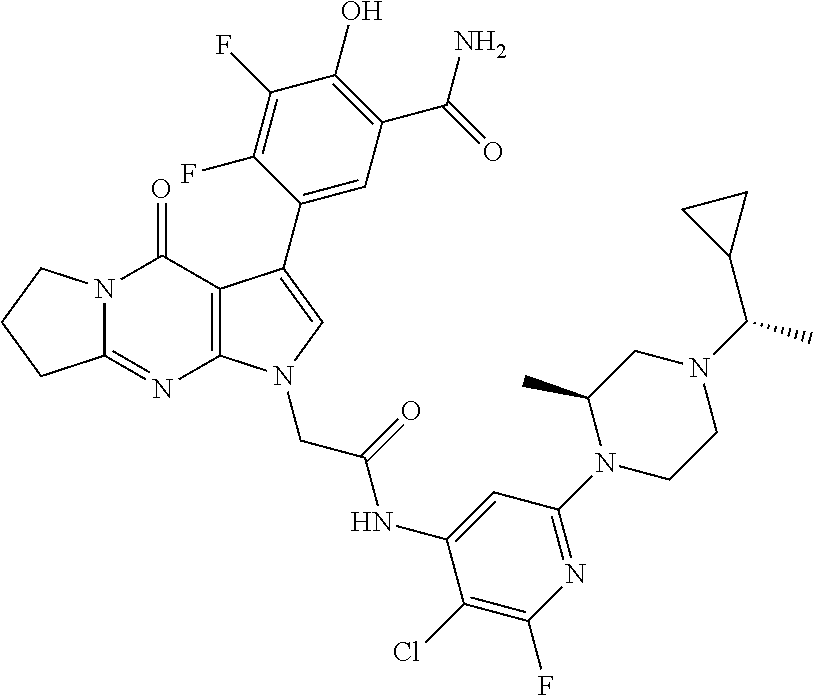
C12=NC3=C(C(=O)N1CCC2)C(C1=CC(C(N)=O)=C(O)C(F)=C1F)=CN3CC(NC1=CC(N2CCN(C(C3CC3)C)CC2C)=NC(F)=C1Cl)=O
